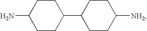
C1(N)CCC(C2CCC([NH2])CC2)CC1
